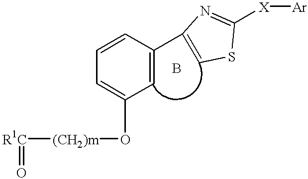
[R1C]([(CH2)m]OC1=CC=CC(C2=CSC([X][Ar])=N2)=C1)=O
